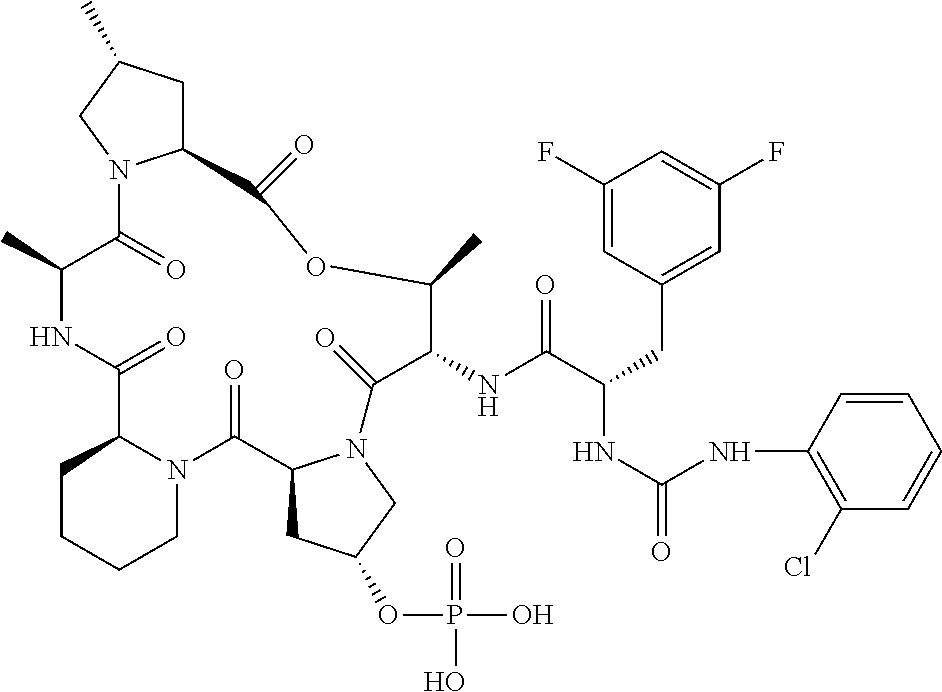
C1(C)C(=O)N2C(CC(C)C2)C(=O)OC(C)C(NC(=O)C(NC(NC2=C(Cl)C=CC=C2)=O)CC2=CC(F)=CC(F)=C2)C(=O)N2C(C(=O)N3C(C(=O)N1)CCCC3)CC(OP(O)(=O)O)C2
